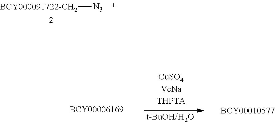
[BCY000091722-CH2][N3].[t-BuOH/H2O]
